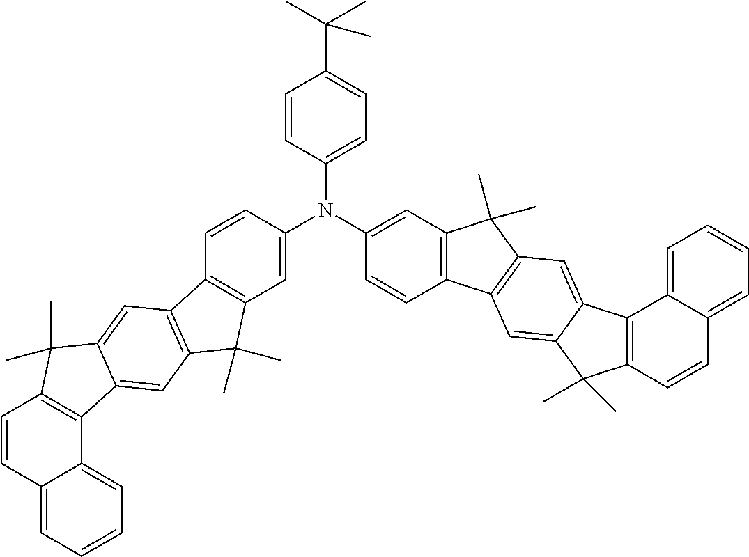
C1=C2C(=CC=C1)C=CC1=C2C2=CC3=C(C=C2C1(C)C)C1=C(C3(C)C)C=C(N(C2=CC=C(C(C)(C)C)C=C2)C2=CC3=C(C=C2)C2=C(C3(C)C)C=C3C(=C2)C(C)(C)C2=C3C3=CC=CC=C3C=C2)C=C1
